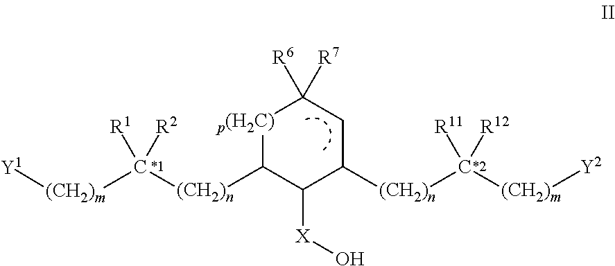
C1([(CH2)n]C([(CH2)m][Y2])([R11])[R12])CC([R6])([R7])[p(H2C)]C([(CH2)n]C([(CH2)m][Y1])([R1])[R2])C1[X]O
